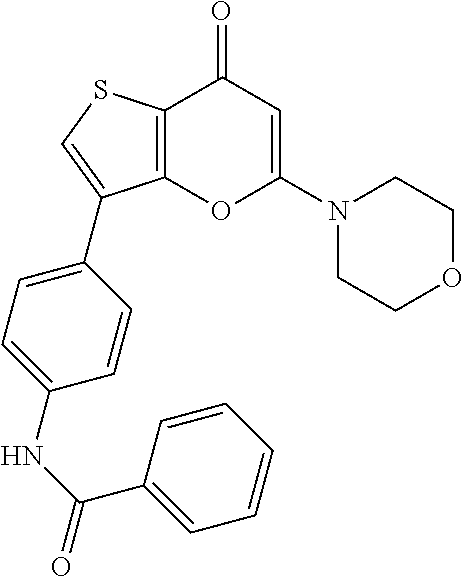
C12=C(SC=C1C1=CC=C(NC(=O)C3=CC=CC=C3)C=C1)C(=O)C=C(N1CCOCC1)O2
